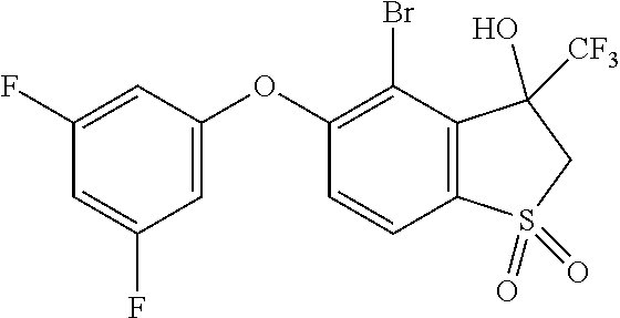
O(C1=CC(F)=CC(F)=C1)C1=C(Br)C2=C(C=C1)S(=O)(=O)CC2([CF3])O
